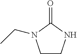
C1CNC(=O)N1CC
